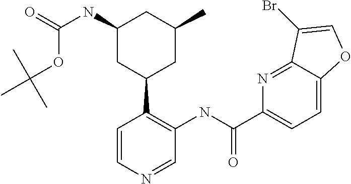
C1=CN=CC(NC(C2=CC=C3C(=N2)C(Br)=CO3)=O)=C1C1CC(C)CC(NC(=O)OC(C)(C)C)C1
